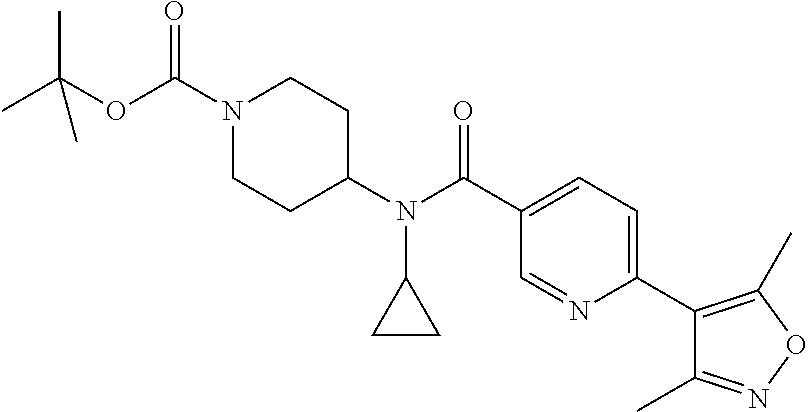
O(C(N1CCC(N(C2CC2)C(C2=CC=C(C3=C(C)ON=C3C)N=C2)=O)CC1)=O)C(C)(C)C
